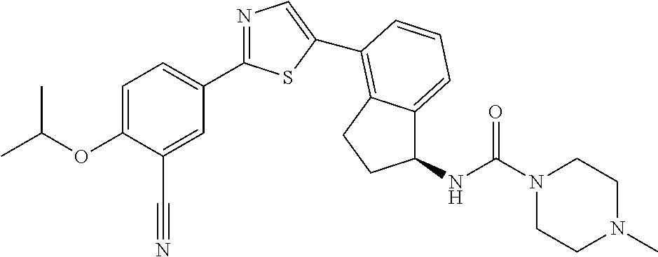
C1=C(OC(C)C)C(C#N)=CC(C2=NC=C(C3=C4C(=CC=C3)C(NC(=O)N3CCN(C)CC3)CC4)S2)=C1
